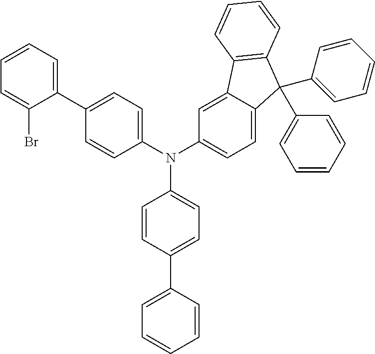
C1=C2C(=CC=C1N(C1=CC=C(C3=CC=CC=C3)C=C1)C1=CC=C(C3=CC=CC=C3Br)C=C1)C(C1=CC=CC=C1)(C1=CC=CC=C1)C1=C2C=CC=C1
